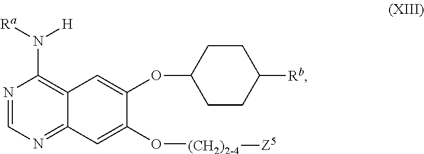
N1=CN=C2C(=C1N([Ra])[H])C=C(OC1CCC([Rb])CC1)C(O[(CH2)2-4][Z5])=C2
